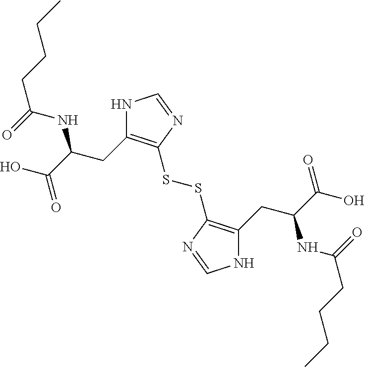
N1C(CC(C(O)=O)NC(CCCC)=O)=C(SSC2=C(CC(C(O)=O)NC(CCCC)=O)NC=N2)N=C1
